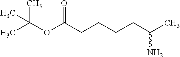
CC(OC(CCCCC(C)N)=O)(C)C
